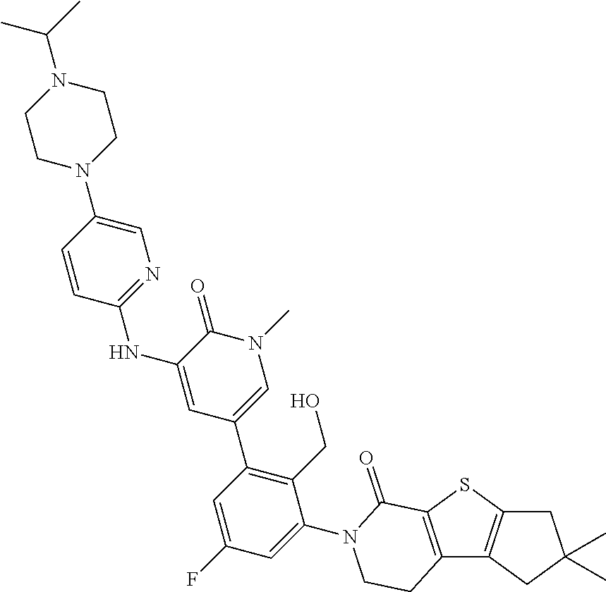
C1C2=C(CC1(C)C)C1=C(S2)C(=O)N(C2=CC(F)=CC(C3=CN(C)C(=O)C(NC4=NC=C(N5CCN(C(C)C)CC5)C=C4)=C3)=C2CO)CC1
